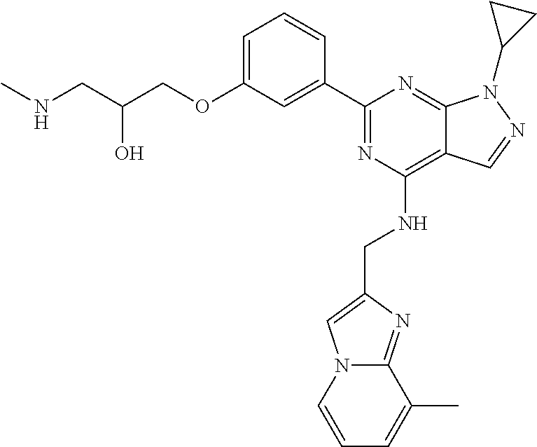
C1=C(OCC(CNC)O)C=C(C2=NC(NCC3=CN4C(=N3)C(C)=CC=C4)=C3C(=N2)N(C2CC2)N=C3)C=C1
